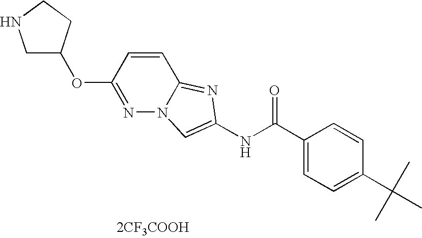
N1=C(OC2CNCC2)C=CC2=NC(NC(=O)C3=CC=C(C(C)(C)C)C=C3)=CN12.[2CF3COOH]
